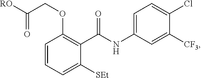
C1=CC=C([SEt])C(C(NC2=CC=C(Cl)C([CF3])=C2)=O)=C1OCC([RO])=O
